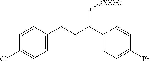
C1=C(Cl)C=CC(CCC(C2=CC=C([Ph])C=C2)=C[COOEt])=C1
